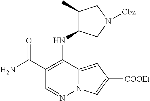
C1(C(N)=O)=C(NC2C(C)CN([Cbz])C2)C2=CC([COOEt])=CN2N=C1
